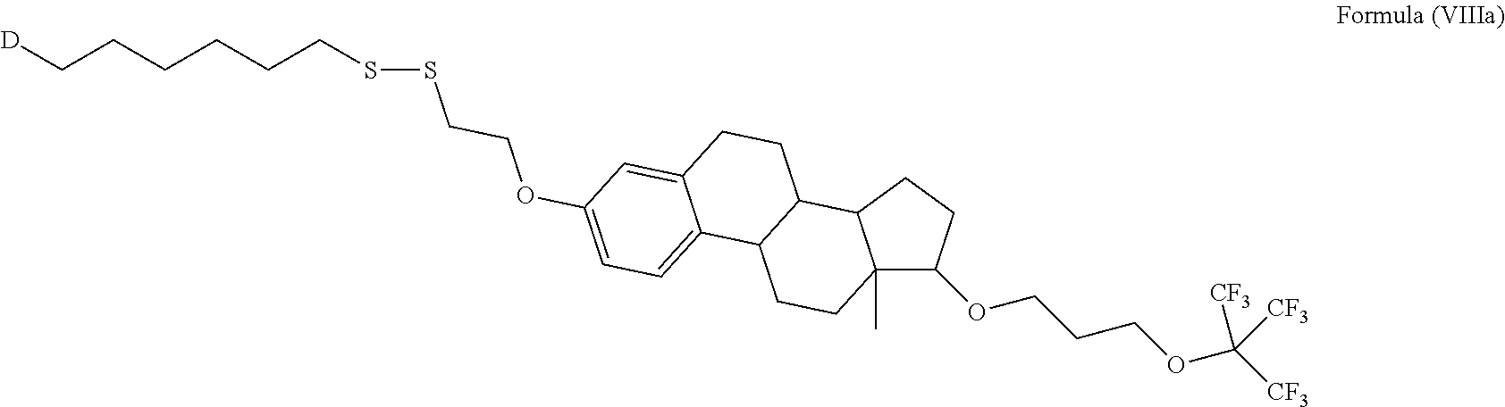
C12(C)C(OCCCOC([CF3])([CF3])[CF3])CCC1C1C(CC2)C2=CC=C(OCCSSCCCCCC[D])C=C2CC1
